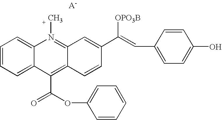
C1=CC=C2C(=C1)N(C)=C1C(=C2C(OC2=CC=CC=C2)=O)C=CC(C(=CC2=CC=C(O)C=C2)[OPO3B])=C1.[A-]
